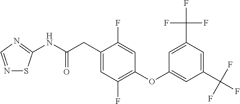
N(C(CC1=CC(F)=C(OC2=CC(C(F)(F)F)=CC(C(F)(F)F)=C2)C=C1F)=O)C1=NC=NS1
